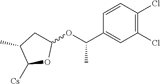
C1=CC(Cl)=C(Cl)C=C1C(OC1CC(C)C([Cs])O1)C
